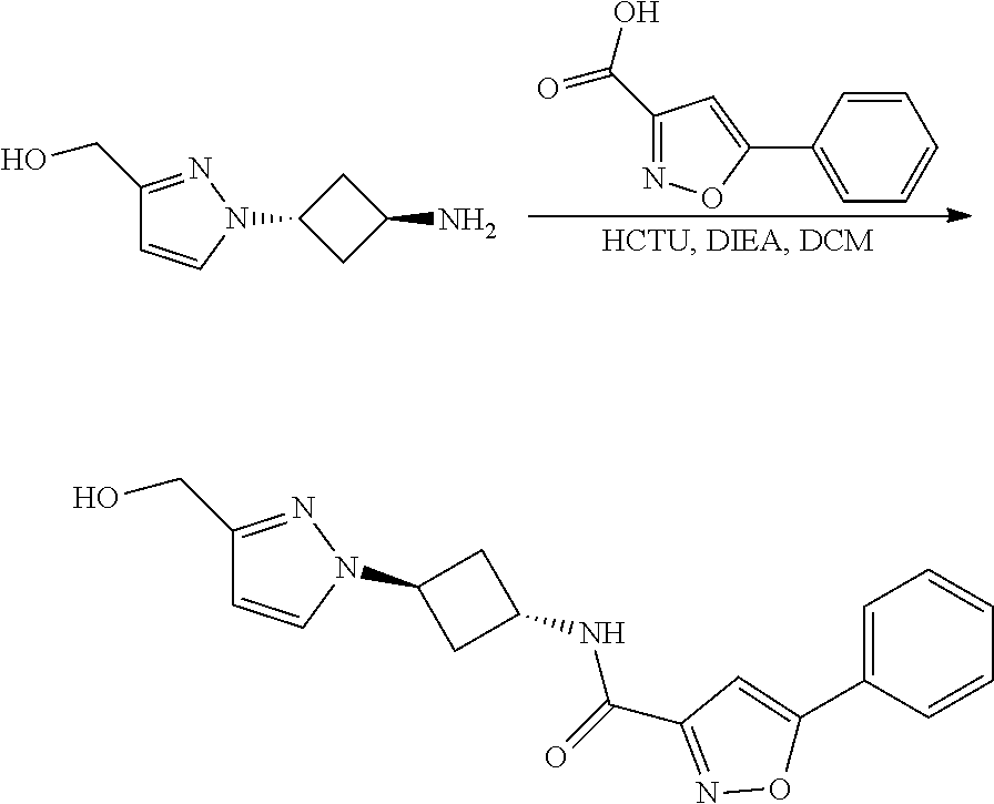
C1(C(O)=O)=NOC(C2=CC=CC=C2)=C1.C1=CN(C2CC(N)C2)N=C1CO.C1=CN(C2CC(NC(=O)C3=NOC(C4=CC=CC=C4)=C3)C2)N=C1CO
